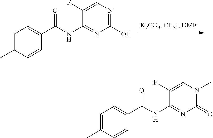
C1(O)=NC=C(F)C(NC(C2=CC=C(C)C=C2)=O)=N1.C1(=O)N(C)C=C(F)C(NC(C2=CC=C(C)C=C2)=O)=N1
